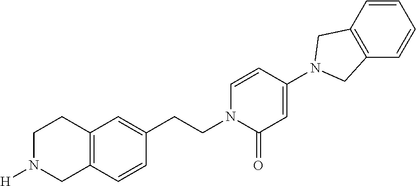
C12=C(C=CC(CCN3C(=O)C=C(N4CC5=C(C=CC=C5)C4)C=C3)=C1)CN([H])CC2
